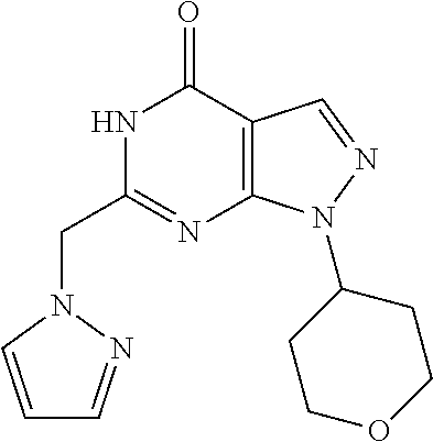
N1C(CN2C=CC=N2)=NC2=C(C1=O)C=NN2C1CCOCC1
